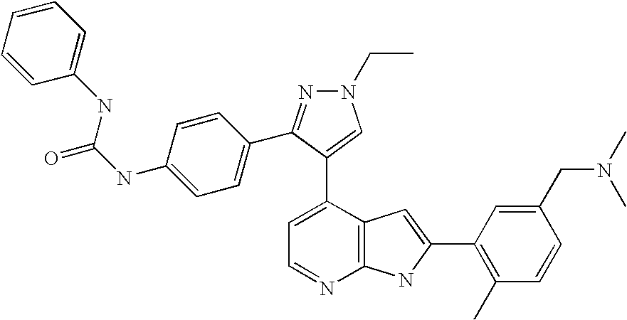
C1=C(C2=CN(CC)N=C2C2=CC=C(NC(=O)NC3=CC=CC=C3)C=C2)C2=C(N=C1)NC(C1=C(C)C=CC(CN(C)C)=C1)=C2
